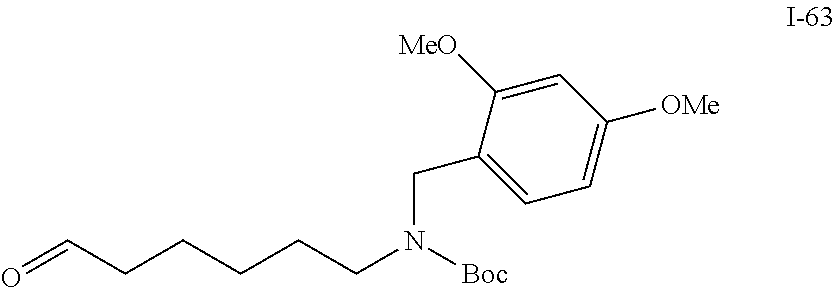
C(CCCCCN([Boc])CC1=CC=C([OMe])C=C1[MeO])=O
